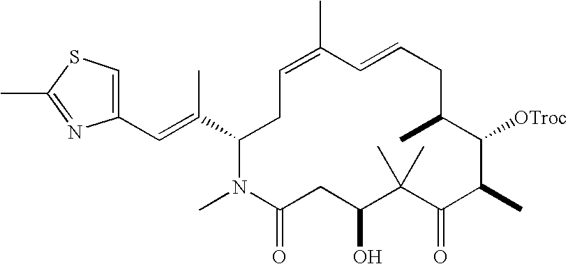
C1=C(C)C=CCC(C)C([OTroc])C(C)C(=O)C(C)(C)C(O)CC(=O)N(C)C(C(=CC2=CSC(C)=N2)C)C1
